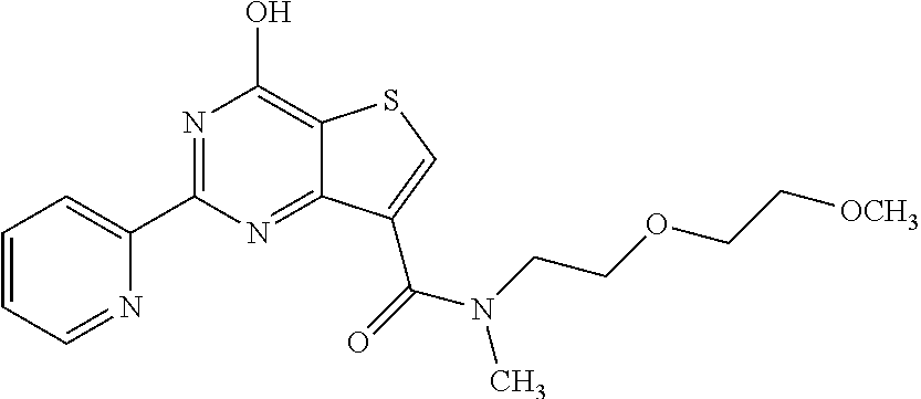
N1=C(C2=CC=CC=N2)N=C2C(=C1O)SC=C2C(=O)N(C)CCOCC[OCH3]
